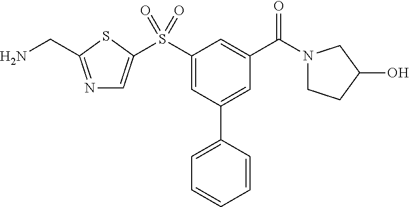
N1=C(CN)SC(S(C2=CC(C3=CC=CC=C3)=CC(C(N3CCC(O)C3)=O)=C2)(=O)=O)=C1
